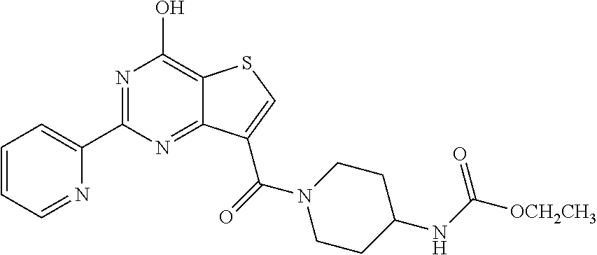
C1=CC=NC(C2=NC(O)=C3C(=N2)C(C(=O)N2CCC(NC([OCH2CH3])=O)CC2)=CS3)=C1
